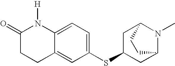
C1(SC2CC3N(C)C(C2)CC3)=CC=C2C(=C1)CCC(=O)N2[H]
